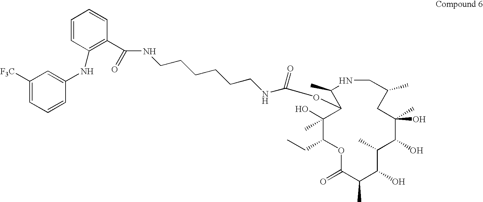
C1([F3C])=CC=CC(NC2=C(C(NCCCCCCNC(OC3C(O)(C)C(CC)OC(=O)C(C)C(O)C(C)C(O)C(O)(C)CC(C)CNC3C)=O)=O)C=CC=C2)=C1
